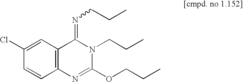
C1=CC2=C(C=C1Cl)C(=NCCC)N(CCC)C(OCCC)=N2
